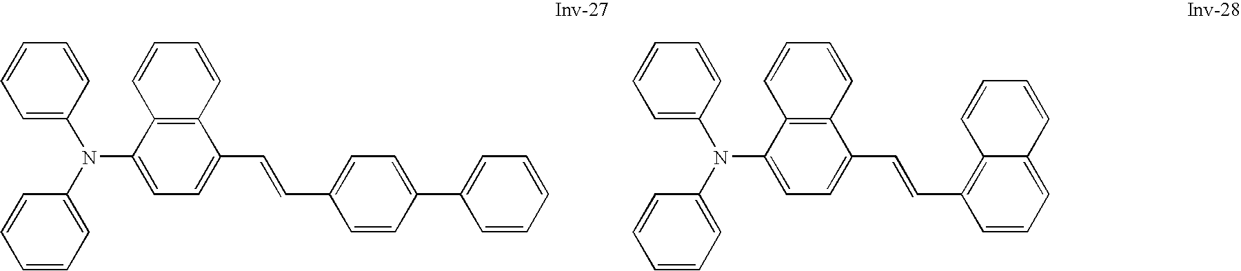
C1=C(N(C2=CC=CC=C2)C2=CC=C(C=CC3=CC=C(C4=CC=CC=C4)C=C3)C3=C2C=CC=C3)C=CC=C1.C1=C(N(C2=CC=CC=C2)C2=CC=C(C=CC3=C4C(=CC=C3)C=CC=C4)C3=C2C=CC=C3)C=CC=C1
